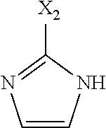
C1=CNC([X2])=N1
